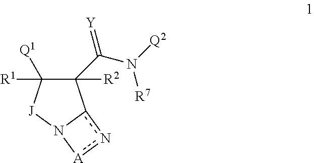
C1([R2])(C(N([Q2])[R7])=[Y])C([Q1])([R1])[J]N2c1n[A]2
